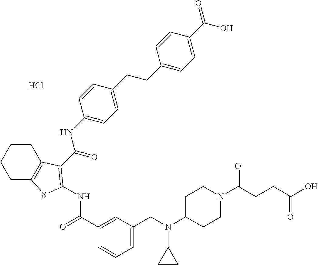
Cl.C1CC2=C(CC1)SC(NC(=O)C1=CC(CN(C3CCN(C(CCC(O)=O)=O)CC3)C3CC3)=CC=C1)=C2C(NC1=CC=C(CCC2=CC=C(C(=O)O)C=C2)C=C1)=O
